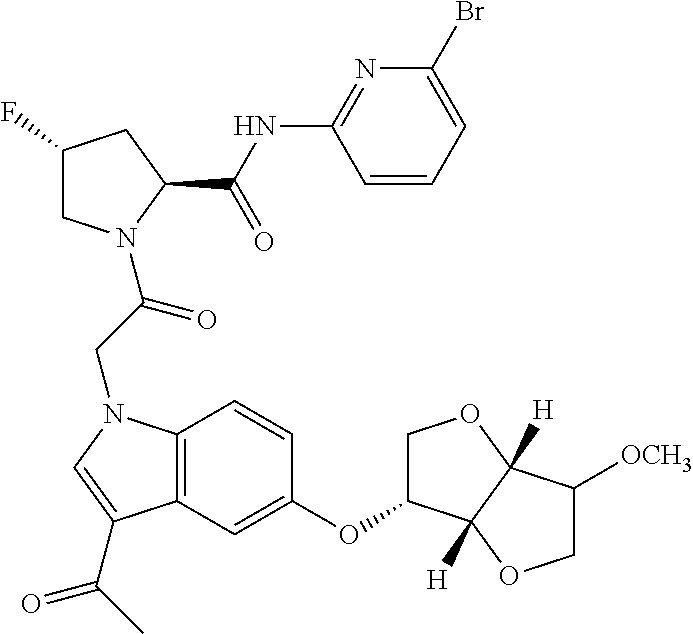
C1(F)CN(C(CN2C3=C(C=C(OC4COC5([H])C4([H])OCC5[OCH3])C=C3)C(C(C)=O)=C2)=O)C(C(NC2=NC(Br)=CC=C2)=O)C1
